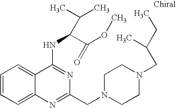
C1=CC=C2C(=C1)C(NC(C(OC)=O)C(C)C)=NC(CN1CCN(CC(CC)C)CC1)=N2
